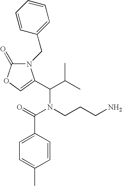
O=C(N(CCCN)C(C(C)C)C1=COC(=O)N1CC1=CC=CC=C1)C1=CC=C(C)C=C1
